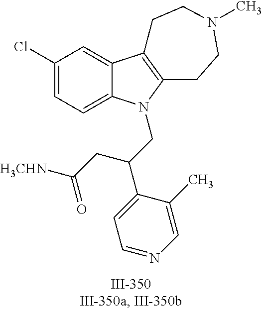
C12=CC(Cl)=CC=C1N(CC(C1=CC=NC=C1C)CC([NHCH3])=O)C1=C2CCN(C)CC1
